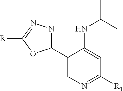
C1(C2=NN=C([R])O2)=CN=C([R1])C=C1NC(C)C
